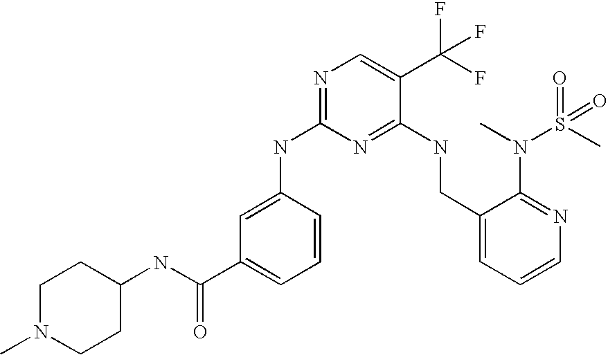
C1(CNC2=NC(NC3=CC(C(NC4CCN(C)CC4)=O)=CC=C3)=NC=C2C(F)(F)F)=CC=CN=C1N(C)S(C)(=O)=O
